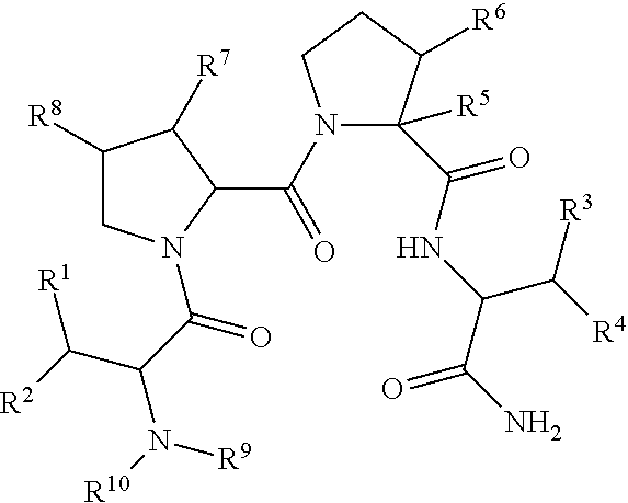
C1([R8])CN(C(C(C([R2])[R1])N([R10])[R9])=O)C(C(=O)N2CCC([R6])C2(C(=O)NC(C(N)=O)C([R3])[R4])[R5])C1[R7]
